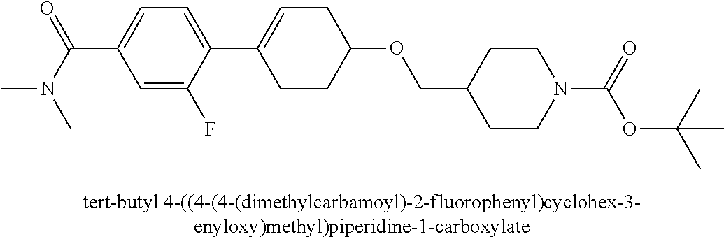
C1(C(=O)N(C)C)=CC=C(C2=CCC(OCC3CCN(C(=O)OC(C)(C)C)CC3)CC2)C(F)=C1
